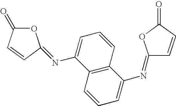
O1C(=O)C=CC1=NC1=CC=CC2=C1C=CC=C2N=C1C=CC(=O)O1
